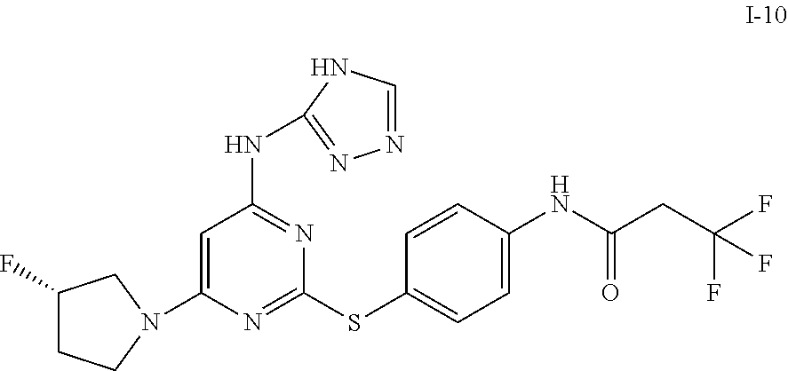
C1=C(N2CCC(F)C2)N=C(SC2=CC=C(NC(CC(F)(F)F)=O)C=C2)N=C1NC1=NN=CN1
